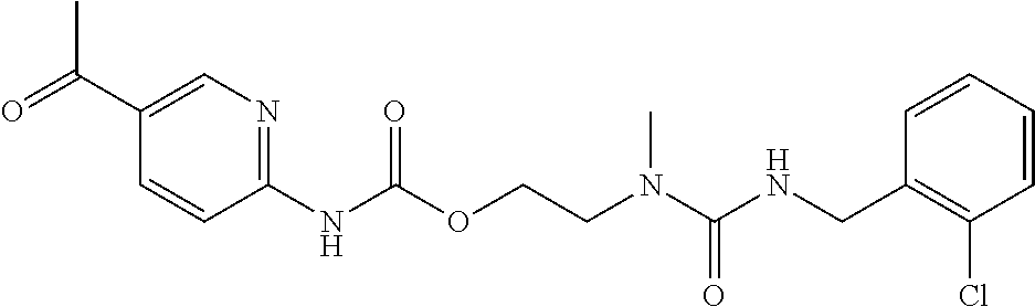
C1=CC(CNC(N(CCOC(NC2=NC=C(C(=O)C)C=C2)=O)C)=O)=C(Cl)C=C1
